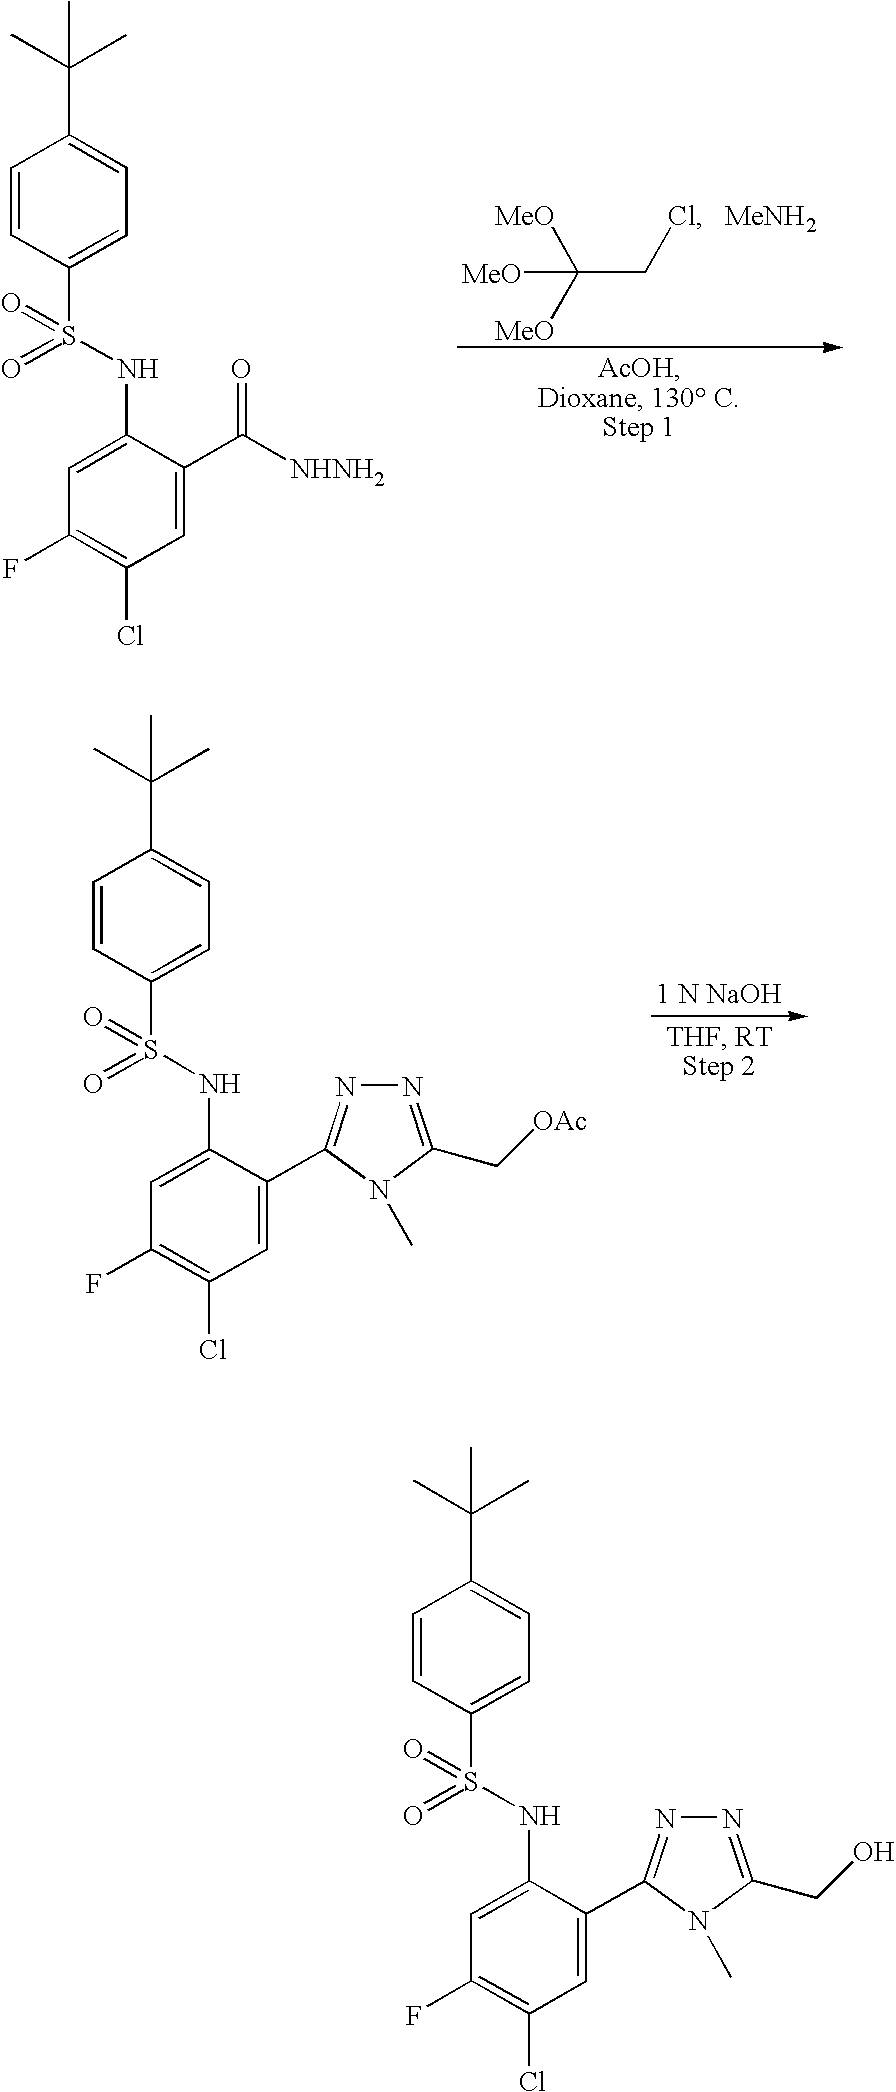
C(CCl)([MeO])([MeO])[MeO].[MeNH2].C1=CC(S(=O)(NC2=CC(F)=C(Cl)C=C2C(=O)[NHNH2])=O)=CC=C1C(C)(C)C.C1=CC(S(=O)(NC2=CC(F)=C(Cl)C=C2C2=NN=C(C[OAc])N2C)=O)=CC=C1C(C)(C)C.C1=CC(S(=O)(NC2=CC(F)=C(Cl)C=C2C2=NN=C(CO)N2C)=O)=CC=C1C(C)(C)C
